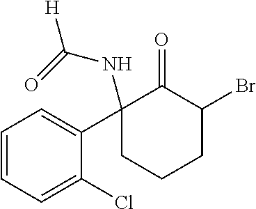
C1=CC=C(Cl)C(C2(NC([H])=O)CCCC(Br)C2=O)=C1
